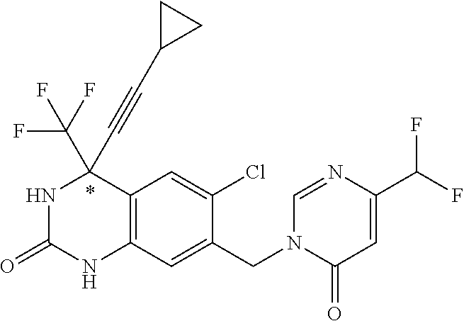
N1C(=O)NC2=C(C1(C#CC1CC1)C(F)(F)F)C=C(Cl)C(CN1C(=O)C=C(C(F)F)N=C1)=C2
